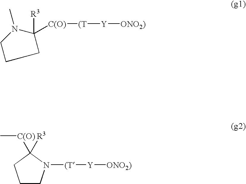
C1C([R3])([C(O)][(T][Y][ONO2)])N(C)CC1.C1CN([(T][Y][ONO2)])C([C(O)]C)([R3])C1
